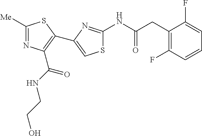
C1([Me])=NC(C(NCCO)=O)=C(C2=CSC(NC(CC3=C(F)C=CC=C3F)=O)=N2)S1
